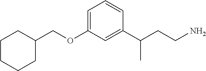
C1(COC2=CC=CC(C(CCN)C)=C2)CCCCC1
